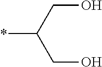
*C(CO)CO
